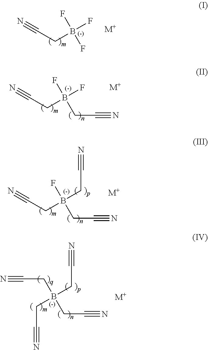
C(CB(F)(F)F)#N.[M+].C(CB(F)(F)CC#N)#N.[M+].C(CB(CC#N)(F)CC#N)#N.[M+].C(CB(CC#N)(CC#N)CC#N)#N.[M+]
